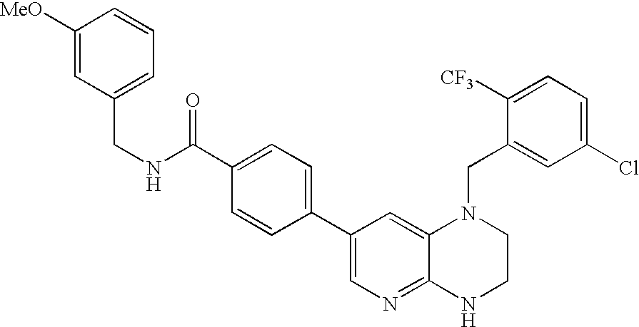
N(CC1=CC=CC([MeO])=C1)C(C1=CC=C(C2=CN=C3C(=C2)N(CC2=CC(Cl)=CC=C2[CF3])CCN3)C=C1)=O
